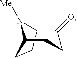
C12CCC(N1[Me])CCC2=O
